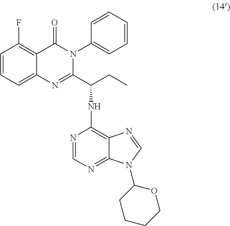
C1=CC=C2C(=C1F)C(=O)N(C1=CC=CC=C1)C(C(CC)NC1=C3C(=NC=N1)N(C1CCCCO1)C=N3)=N2
